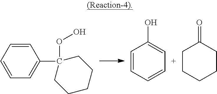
C1=CC=CC(C2(OO)CCCCC2)=C1.C1=CC=CC=C1O.C1CCCCC1=O
